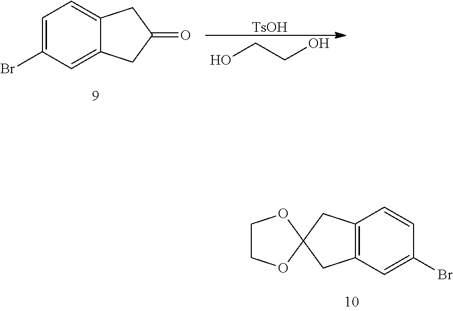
C12=C(C=C(Br)C=C1)CC1(C2)OCCO1.C1=C(Br)C=C2C(=C1)CC(=O)C2.OCCO.[TsOH]
